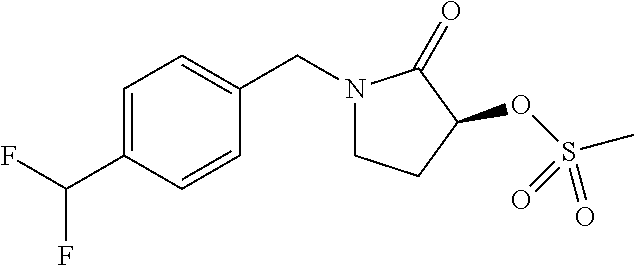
C1=C(C(F)F)C=CC(CN2CCC(OS(C)(=O)=O)C2=O)=C1
